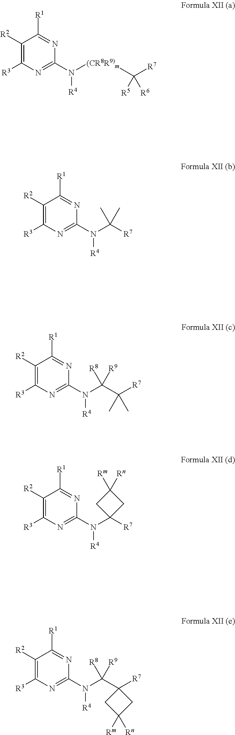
C1([R2])=C([R3])N=C(N([R4])C([R8])([R9])C([R7])(C)C)N=C1[R1].C1([R2])=C([R3])N=C(N([R4])C2([R7])CC([Rn])([Rm])C2)N=C1[R1].C1([R2])=C([R3])N=C(N([R4])C([R8])([R9])C2([R7])CC([Rn])([Rm])C2)N=C1[R1].C1([R2])=C([R3])N=C(N([R4])[(CR8R9)m]C([R5])([R6])[R7])N=C1[R1].C1([R2])=C([R3])N=C(N([R4])C(C)(C)[R7])N=C1[R1]
